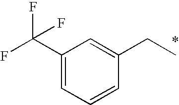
C1(C(F)(F)F)=CC=CC(CC)=C1
